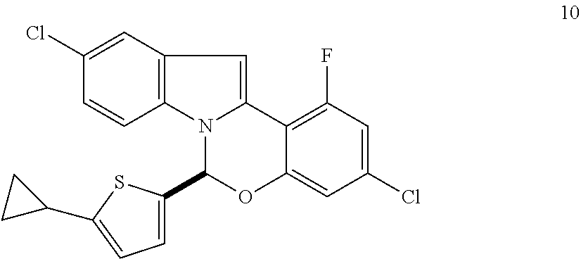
C1=CC2=C(C=C1Cl)C=C1N2C(C2=CC=C(C3CC3)S2)OC2=CC(Cl)=CC(F)=C12
